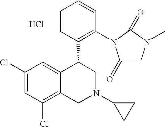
C1(Cl)=CC(Cl)=C2C(=C1)C(C1=C(N3C(=O)CN(C)C3=O)C=CC=C1)CN(C1CC1)C2.Cl
